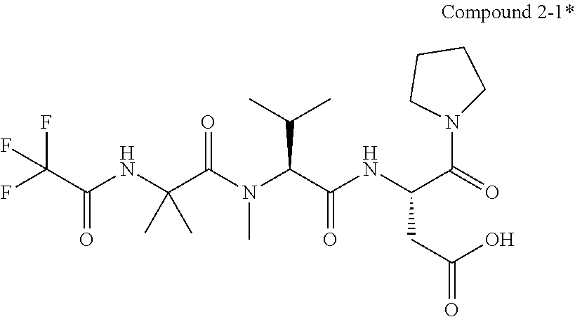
C(C(NC(C(N(C(C(NC(C(N1CCCC1)=O)CC(O)=O)=O)C(C)C)C)=O)(C)C)=O)(F)(F)F
